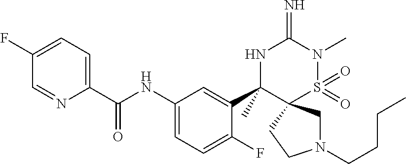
N1(CCCC)CC2(CC1)S(=O)(=O)N(C)C(=N)NC2(C1=CC(NC(C2=CC=C(F)C=N2)=O)=CC=C1F)C
